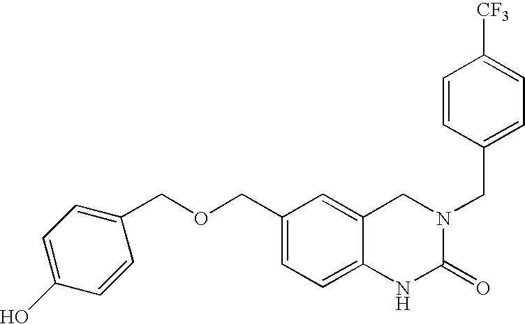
C(C1=CC=C2C(=C1)CN(CC1=CC=C([CF3])C=C1)C(=O)N2)OCC1=CC=C(O)C=C1
